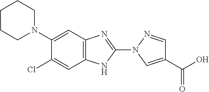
C1(N2CCCCC2)=CC2=C(NC(N3C=C(C(=O)O)C=N3)=N2)C=C1Cl
